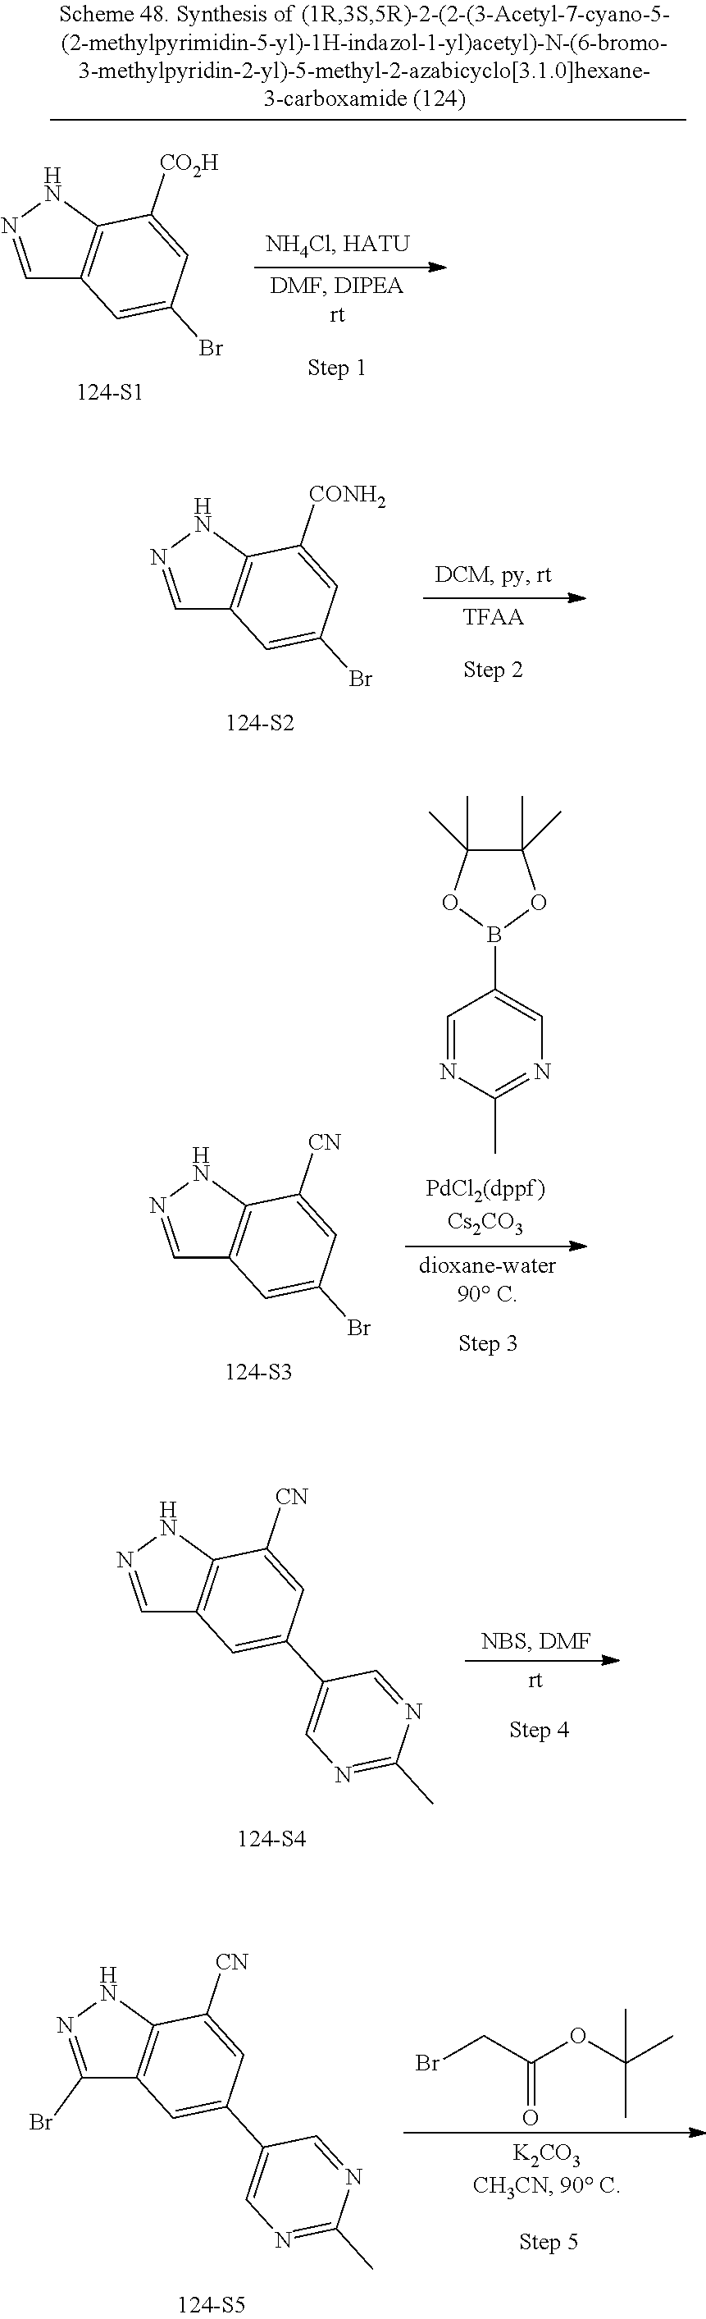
C1=NNC2=C1C=C(Br)C=C2[CONH2].[TFAA].C1=NNC2=C1C=C(Br)C=C2[CN].C1=NC(C)=NC=C1B1OC(C)(C)C(C)(C)O1.C1=NNC2=C1C=C(C1=CN=C(C)N=C1)C=C2[CN].C1(Br)=NNC2=C1C=C(C1=CN=C(C)N=C1)C=C2[CN].C(=O)(CBr)OC(C)(C)C.C1=NNC2=C1C=C(Br)C=C2[CO2H]
